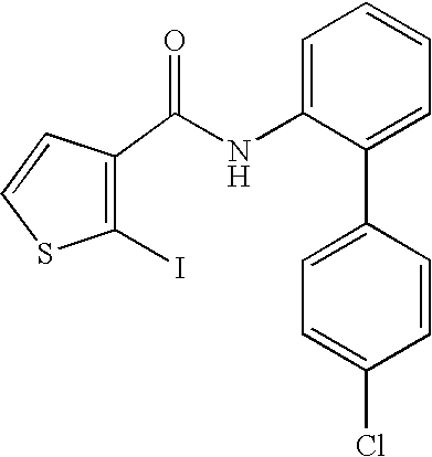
C1(I)=C(C(NC2=CC=CC=C2C2=CC=C(Cl)C=C2)=O)C=CS1
